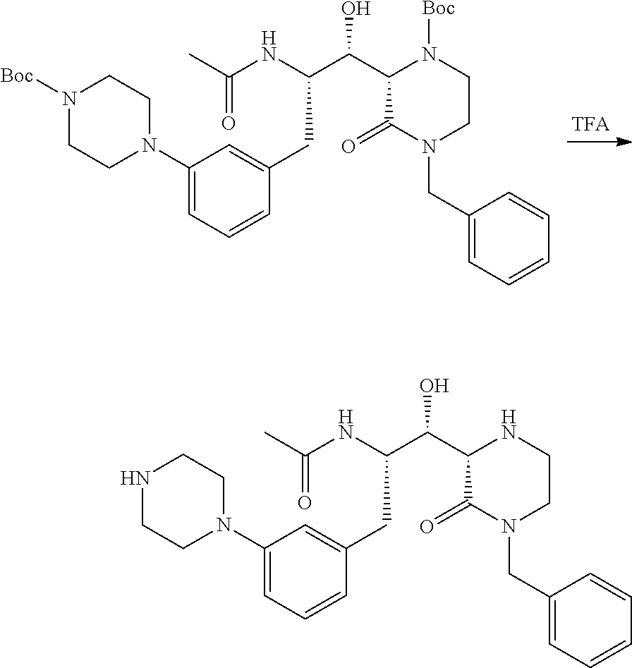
C1(N2CCN([Boc])CC2)=CC=CC(CC(C(C2C(=O)N(CC3=CC=CC=C3)CCN2[Boc])O)NC(C)=O)=C1.C1(N2CCNCC2)=CC=CC(CC(C(C2C(=O)N(CC3=CC=CC=C3)CCN2)O)NC(C)=O)=C1
